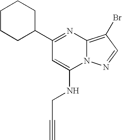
C1(C2CCCCC2)=NC2=C(Br)C=NN2C(NCC#C)=C1
